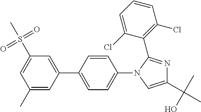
C1(C2=CC(S(C)(=O)=O)=CC(C)=C2)=CC=C(N2C(C3=C(Cl)C=CC=C3Cl)=NC(C(C)(O)C)=C2)C=C1
